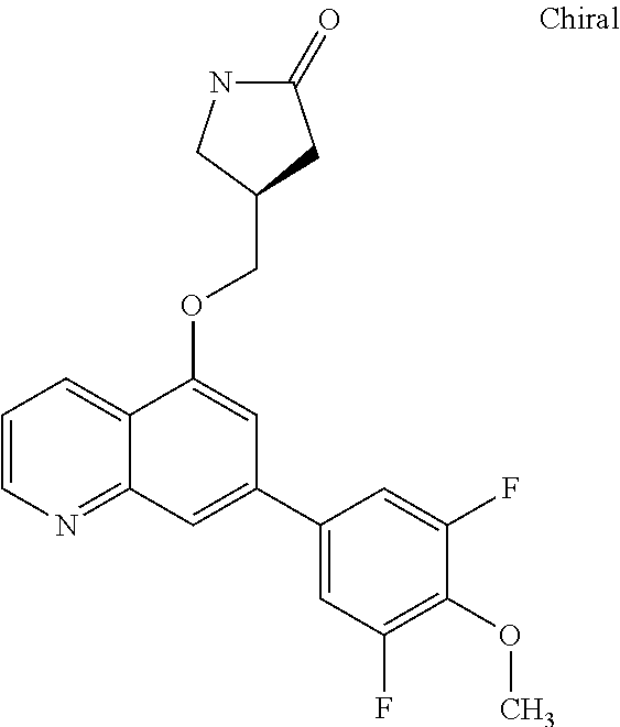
C1=CN=C2C(=C1)C(OCC1CC(=O)NC1)=CC(C1=CC(F)=C(OC)C(F)=C1)=C2
